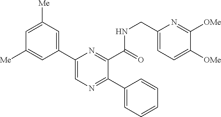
C1(C2=CN=C(C3=CC=CC=C3)C(C(NCC3=CC=C([OMe])C([OMe])=N3)=O)=N2)=CC([Me])=CC([Me])=C1
